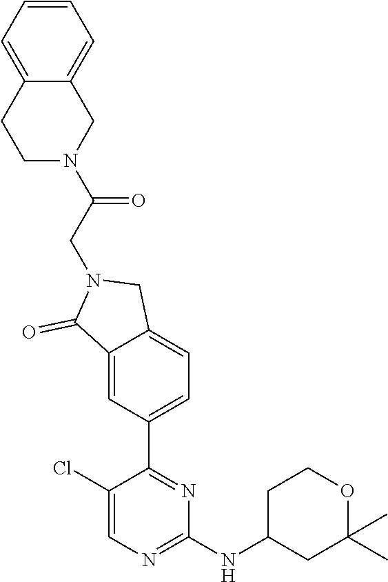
C1(Cl)=CN=C(NC2CC(C)(C)OCC2)N=C1C1=CC=C2C(=C1)C(=O)N(CC(N1CC3=CC=CC=C3CC1)=O)C2
